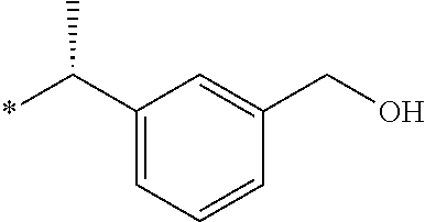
C1(C(*)C)=CC=CC(CO)=C1
